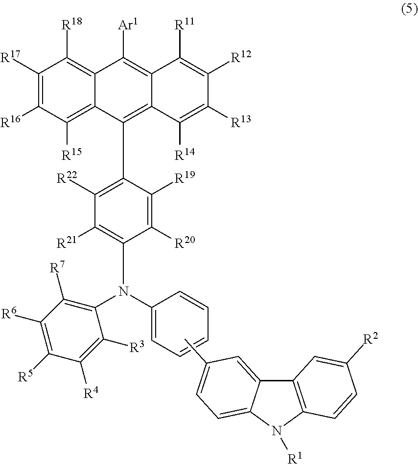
C1([R17])=C([R16])C([R15])=C2C(=C1[R18])C([Ar1])=C1C(=C2C2=C([R22])C([R21])=C(N(C3=CC=CC=C3)C3=C([R7])C([R6])=C([R5])C([R4])=C3[R3])C([R20])=C2[R19])C([R14])=C([R13])C([R12])=C1[R11].N1([R1])C2=C(C3=CC(C)=CC=C13)C=C([R2])C=C2
